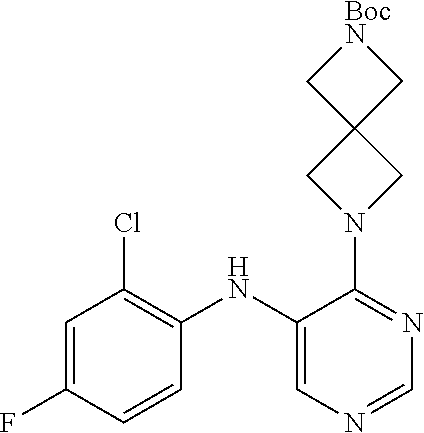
C1(NC2=C(Cl)C=C(F)C=C2)=CN=CN=C1N1CC2(C1)C[BocN]C2
